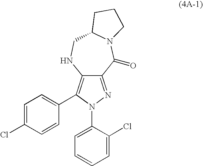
C12=C(C3=CC=C(Cl)C=C3)N(C3=CC=CC=C3Cl)N=C1C(=O)N1C(CN2)CCC1
